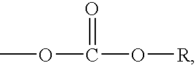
COC(O[R])=O
